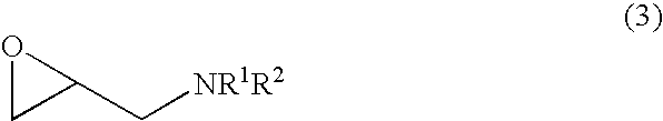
O1CC1C[NR1R2]
